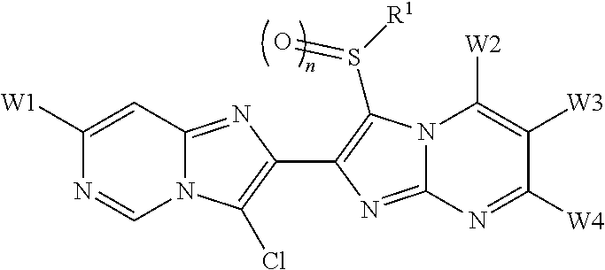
C1([W1])=CC2=NC(C3=C(S([R1])=O)N4C(=N3)N=C([W4])C([W3])=C4[W2])=C(Cl)N2C=N1
